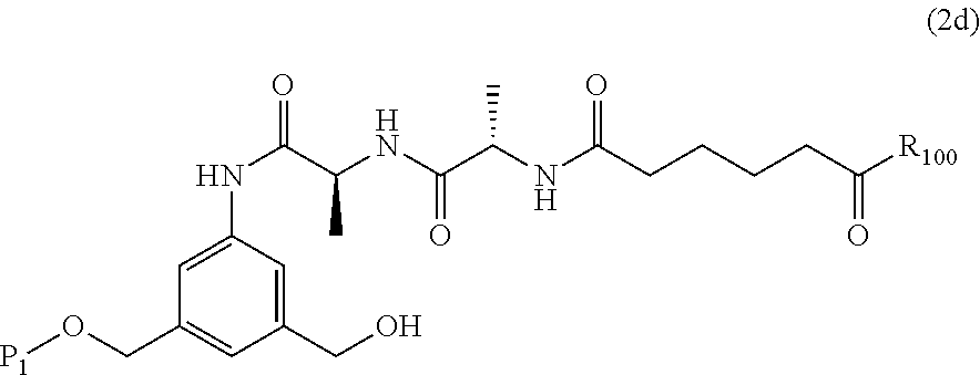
C1(CO)=CC(NC(C(C)NC(C(NC(CCCCC([R100])=O)=O)C)=O)=O)=CC(CO[P1])=C1
